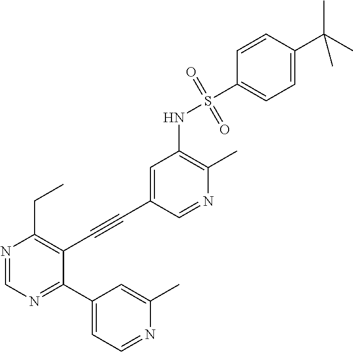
N1=CC(C#CC2=C(CC)N=CN=C2C2=CC=NC(C)=C2)=CC(NS(=O)(C2=CC=C(C(C)(C)C)C=C2)=O)=C1C
